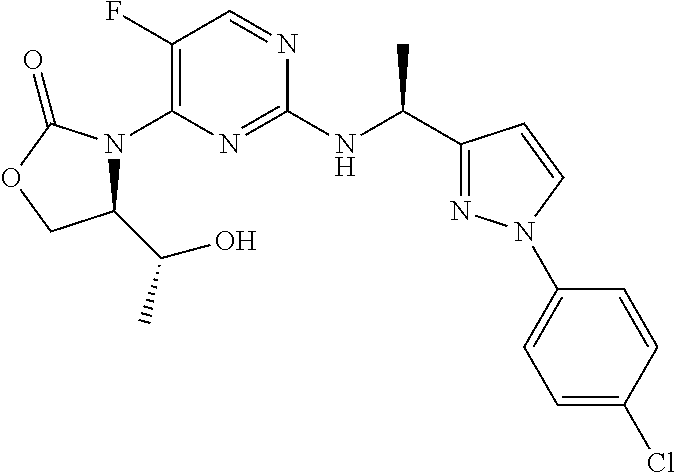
C1(F)=C(N2C(C(C)O)COC2=O)N=C(NC(C2=NN(C3=CC=C(Cl)C=C3)C=C2)C)N=C1
